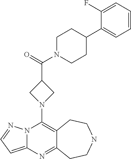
N12C(=CC=N1)N=C1C(=C2N2CC(C(=O)N3CCC(C4=CC=CC=C4F)CC3)C2)CCNCC1
